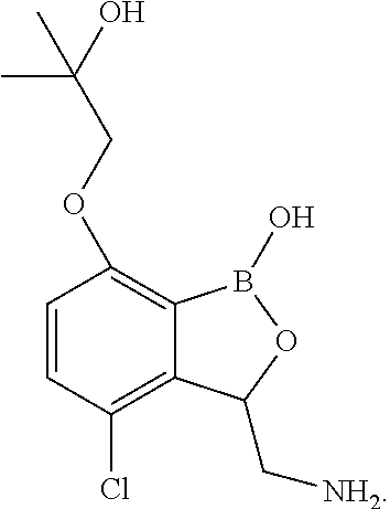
C1=CC(Cl)=C2C(=C1OCC(O)(C)C)B(O)OC2C[NH2]
